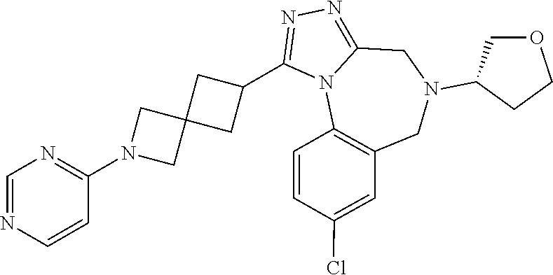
C1=NC=CC(N2CC3(C2)CC(C2=NN=C4N2C2=C(CN(C5COCC5)C4)C=C(Cl)C=C2)C3)=N1
